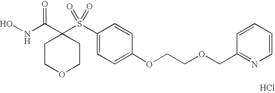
N(C(C1(S(C2=CC=C(OCCOCC3=NC=CC=C3)C=C2)(=O)=O)CCOCC1)=O)O.Cl
